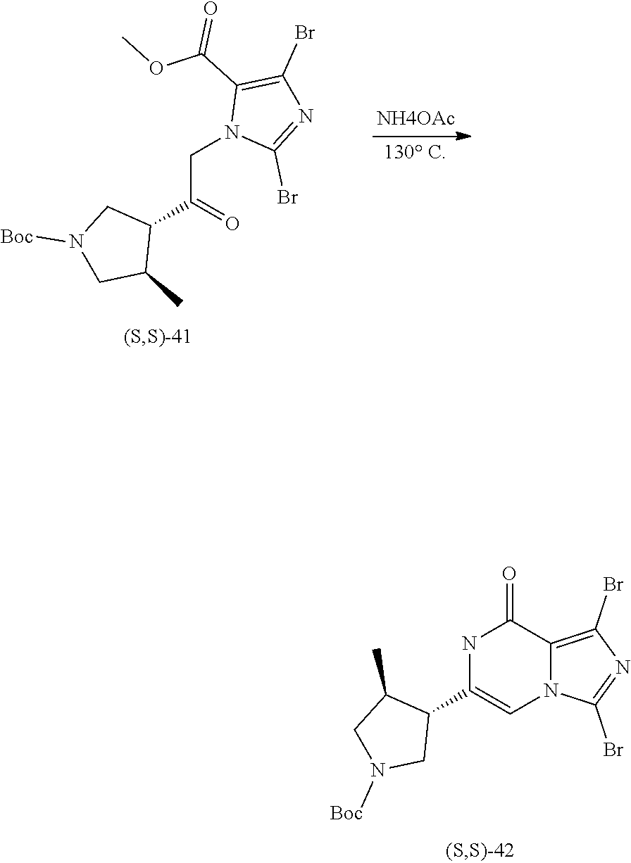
[NH4OAc].N1(CC(C2CN([Boc])CC2C)=O)C(Br)=NC(Br)=C1C(OC)=O.N1C(C2C(C)CN([Boc])C2)=CN2C(=C(Br)N=C2Br)C1=O
